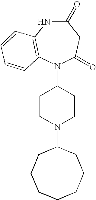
C1(N2C3=C(NC(=O)CC2=O)C=CC=C3)CCN(C2CCCCCCC2)CC1
